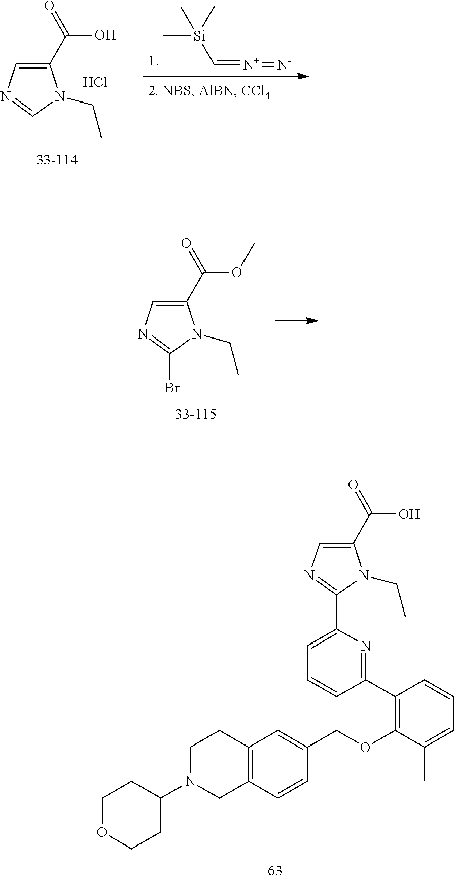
C[Si](C)(C=[N+]=[N-])C.C1(C(=O)O)=CN=CN1CC.Cl.C1(C(=O)OC)=CN=C(Br)N1CC.C1(C2=CC=CC(C3=C(OCC4=CC5=C(C=C4)CN(C4CCOCC4)CC5)C(C)=CC=C3)=N2)=NC=C(C(=O)O)N1CC
